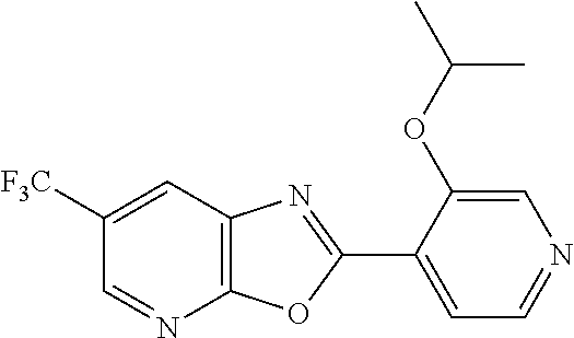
C12=C(OC(C3=CC=NC=C3OC(C)C)=N1)N=CC([F3C])=C2
